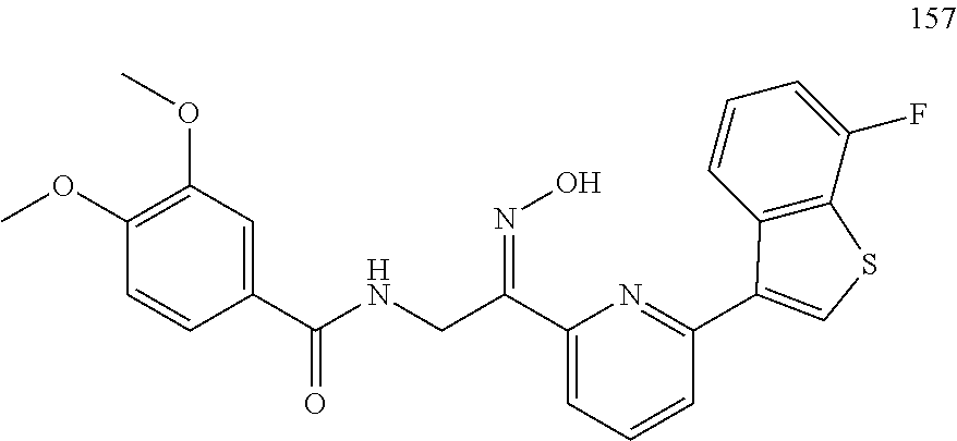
C1(OC)=C(OC)C=C(C(NCC(C2=CC=CC(C3=CSC4=C3C=CC=C4F)=N2)=NO)=O)C=C1
